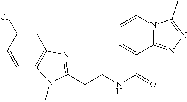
C(CNC(=O)C1=CC=CN2C1=NN=C2C)C1=NC2=C(C=CC(Cl)=C2)N1C
